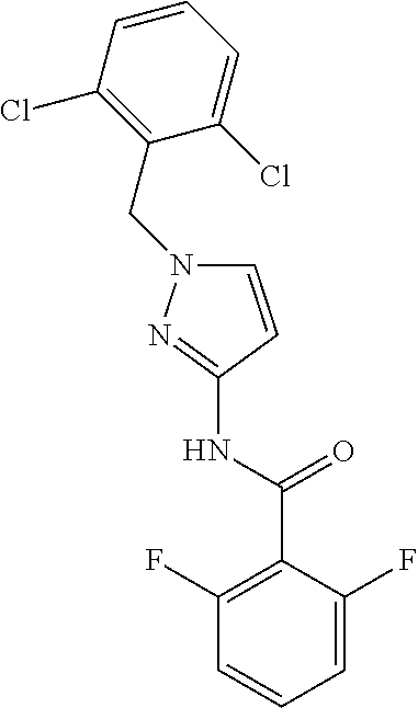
C1=C(F)C(C(NC2=NN(CC3=C(Cl)C=CC=C3Cl)C=C2)=O)=C(F)C=C1
